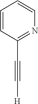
C1(C#C[H])=NC=CC=C1
